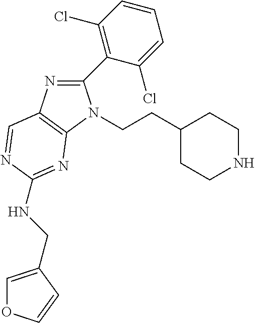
C1=C(CNC2=NC3=C(N=C(C4=C(Cl)C=CC=C4Cl)N3CCC3CCNCC3)C=N2)C=CO1
